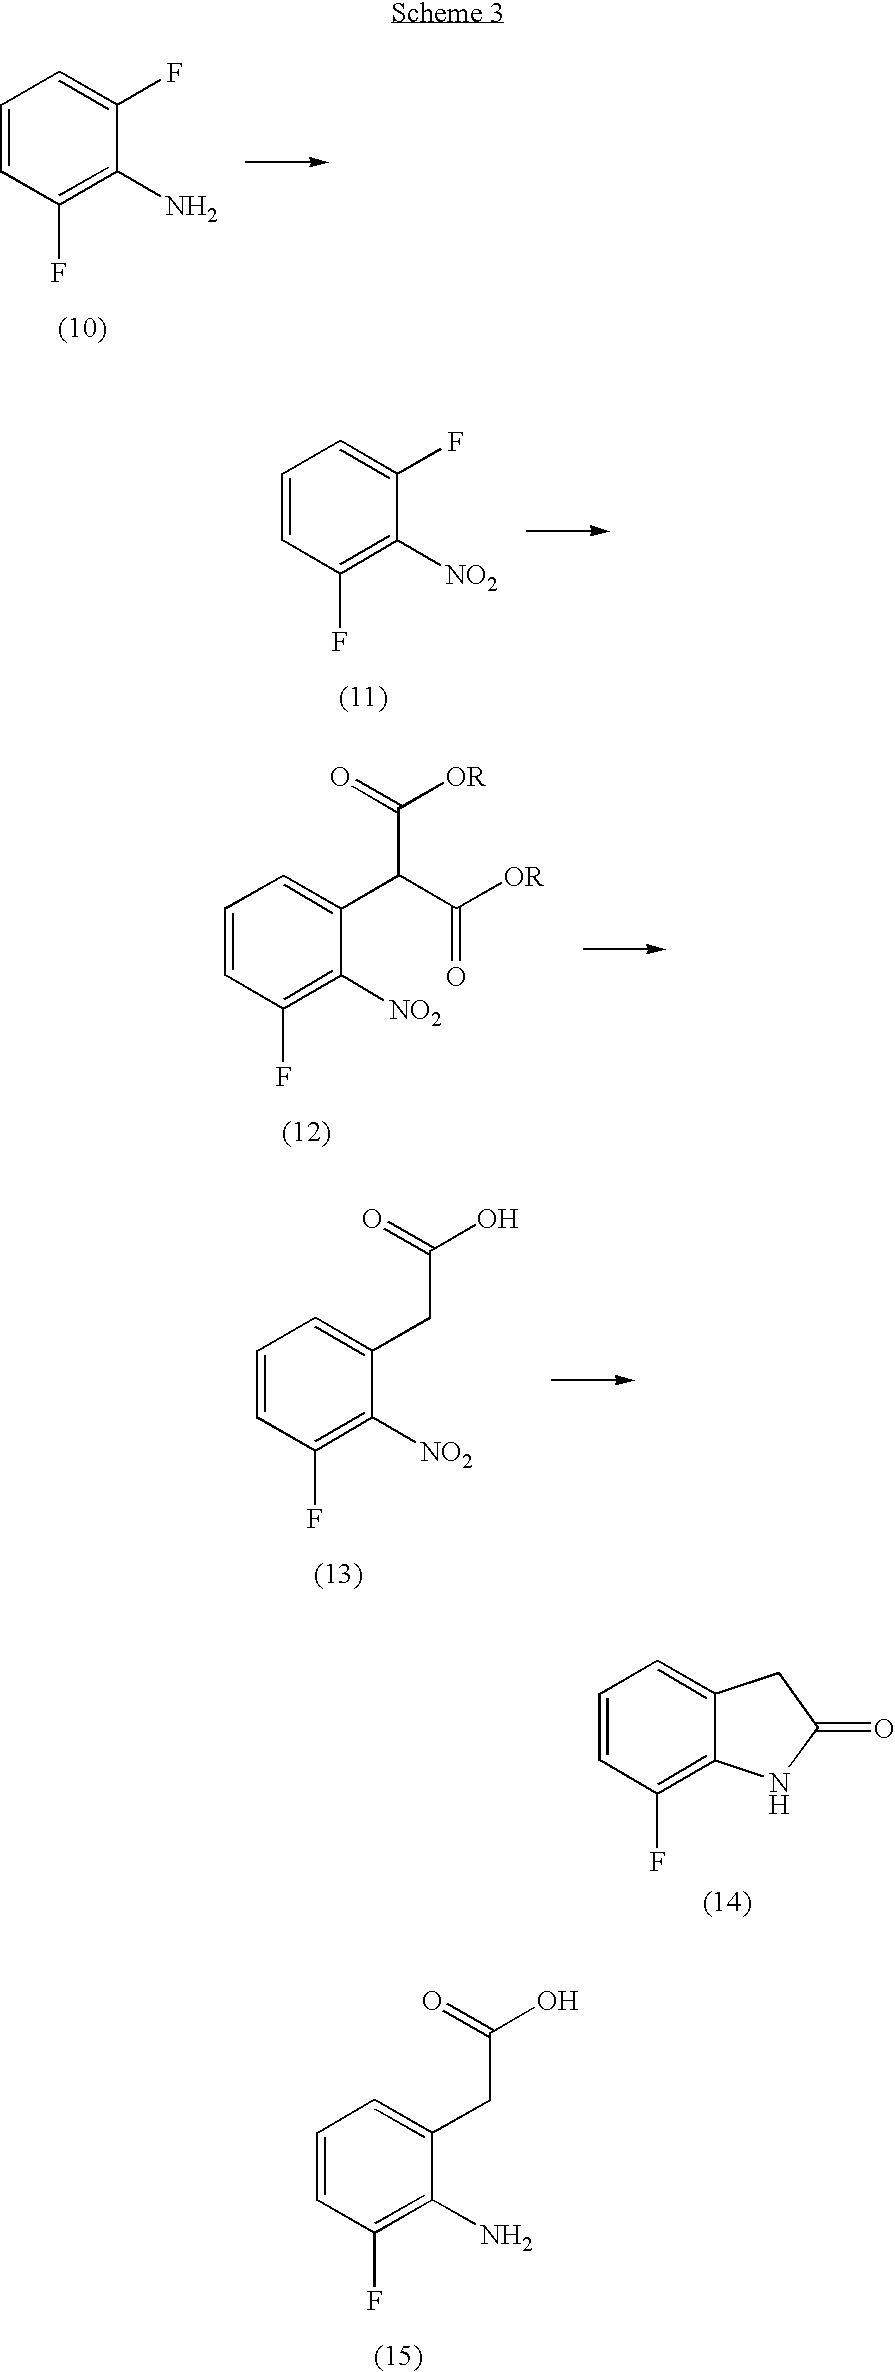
C1=CC(F)=C(N)C(F)=C1.C1=CC(F)=C([NO2])C(F)=C1.C1=CC(F)=C([NO2])C(C(C(=O)[OR])C(=O)[OR])=C1.C1=CC(F)=C([NO2])C(CC(=O)O)=C1.C1=CC(F)=C2C(=C1)CC(=O)N2.C1=CC(F)=C(N)C(CC(=O)O)=C1
